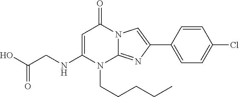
N1(CCCCC)C2=NC(C3=CC=C(Cl)C=C3)=CN2C(=O)C=C1NCC(O)=O
